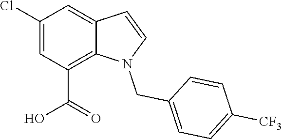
C1(Cl)=CC(C(=O)O)=C2C(=C1)C=CN2CC1=CC=C([CF3])C=C1
